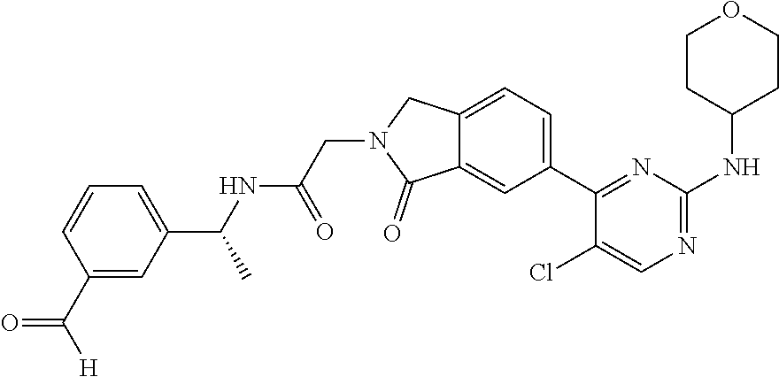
N1=C(NC2CCOCC2)N=C(C2=CC=C3C(=C2)C(=O)N(CC(NC(C2=CC=CC(C([H])=O)=C2)C)=O)C3)C(Cl)=C1
